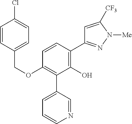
C(OC1=C(C2=CC=CN=C2)C(O)=C(C2=NN([Me])C([CF3])=C2)C=C1)C1=CC=C(Cl)C=C1
